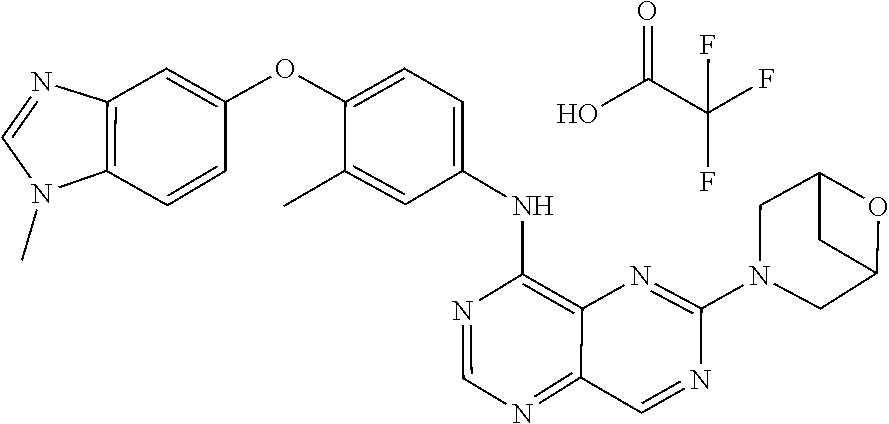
C1=NC(NC2=CC=C(OC3=CC4=C(N(C)C=N4)C=C3)C(C)=C2)=C2N=C(N3CC4CC(C3)O4)N=CC2=N1.C(C(F)(F)F)(O)=O
